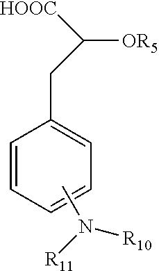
C1=CC=CC=C1CC([HOOC])[OR5].CN([R11])[R10]
